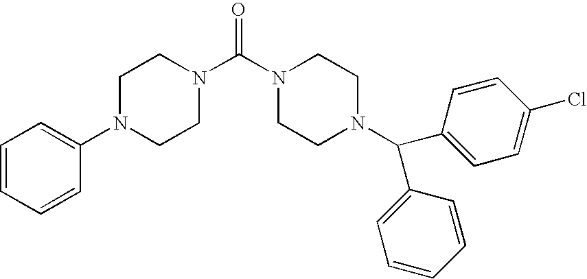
C1=CC=CC(N2CCN(C(N3CCN(C(C4=CC=CC=C4)C4=CC=C(Cl)C=C4)CC3)=O)CC2)=C1
